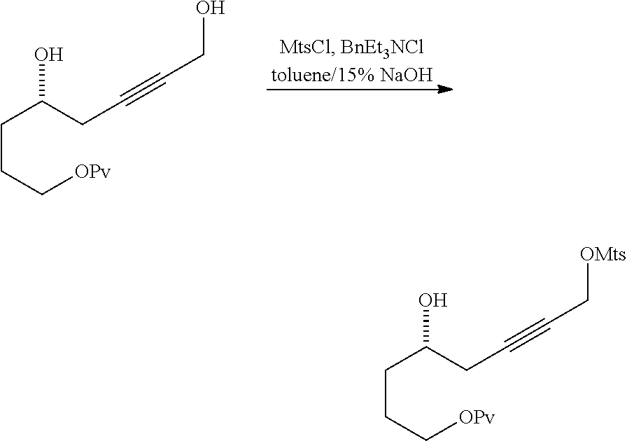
C(CCC[OPv])(CC#CCO)O.C(CCC[OPv])(CC#CC[OMts])O
